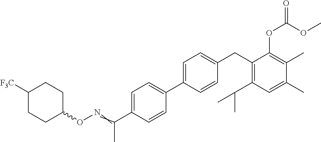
C1(CC2=C(C(C)C)C=C(C)C(C)=C2OC(OC)=O)=CC=C(C2=CC=C(C(=NOC3CCC([F3C])CC3)C)C=C2)C=C1
